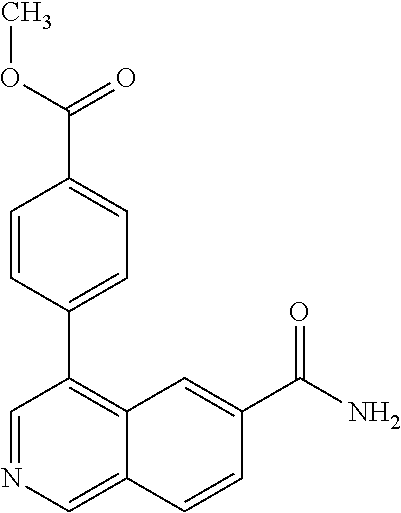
C(C1=CC=C(C2=C3C(=CN=C2)C=CC(C(N)=O)=C3)C=C1)(OC)=O
